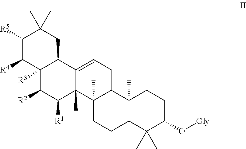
C1([R5])C([R4])C2([R3])C(CC1(C)C)C1=CCC3C(C)(C1(C)C([R1])C2[R2])CCC1C3(C)CCC(O[Gly])C1(C)C
